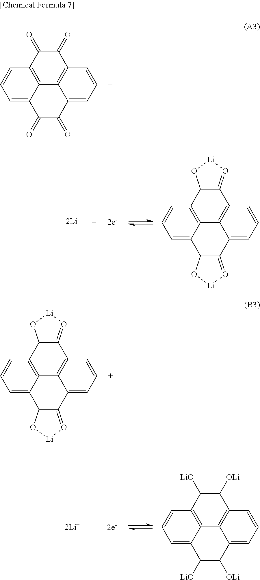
C12=C3C=CC=C1C(=O)C(=O)C1=CC=CC(=C21)C(=O)C3=O.C12=C3C=CC=C1C1C(=O[Li]O1)C1=CC=CC(=C21)C1=O[Li]OC31.[2Li+].C12=C3C=CC=C1C1C(=O[Li]O1)C1=CC=CC(=C21)C1=O[Li]OC31.[2Li+].C12=C3C=CC=C1C([LiO])C([OLi])C1=CC=CC(=C21)C([OLi])C3[LiO]
